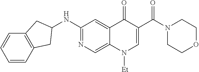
C1(NC2CC3=C(C=CC=C3)C2)=NC=C2C(=C1)C(=O)C(C(N1CCOCC1)=O)=CN2[Et]
